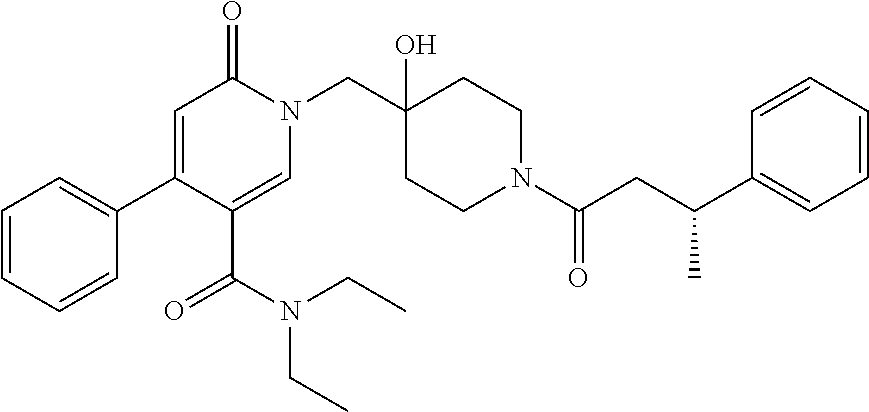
N1(CC2(O)CCN(C(=O)CC(C3=CC=CC=C3)C)CC2)C(=O)C=C(C2=CC=CC=C2)C(C(N(CC)CC)=O)=C1
